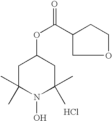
C1C(C)(C)N(O)C(C)(C)CC1OC(C1COCC1)=O.Cl
